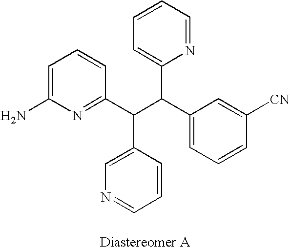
C1=C(N)N=C(C(C(C2=CC=CC([CN])=C2)C2=CC=CC=N2)C2=CN=CC=C2)C=C1
